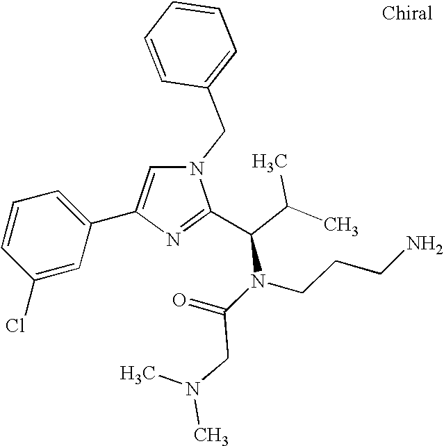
N1(CC2=CC=CC=C2)C=C(C2=CC=CC(Cl)=C2)N=C1C(C(C)C)N(C(=O)CN(C)C)CCCN
